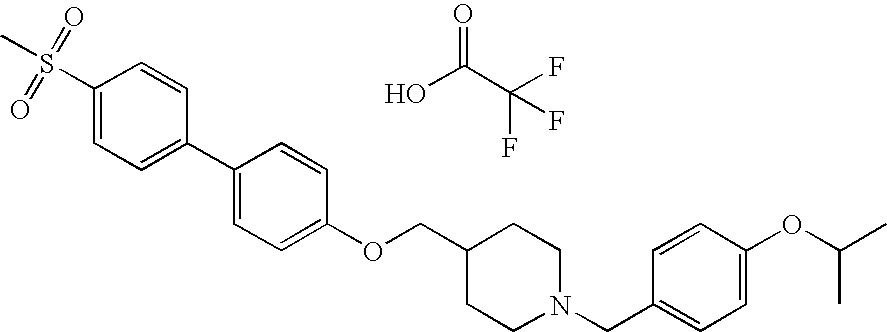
O=C(C(F)(F)F)O.C1(S(C)(=O)=O)=CC=C(C2=CC=C(OCC3CCN(CC4=CC=C(OC(C)C)C=C4)CC3)C=C2)C=C1
